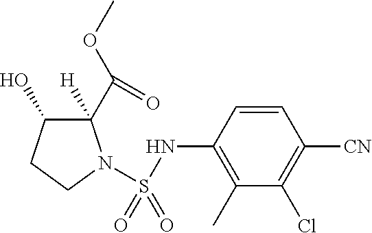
N(C1=C(C)C(Cl)=C([CN])C=C1)S(N1C(C(OC)=O)([H])C(O)CC1)(=O)=O
